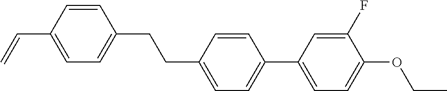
C1=CC(C=C)=CC=C1CCC1=CC=C(C2=CC=C(OCC)C(F)=C2)C=C1
